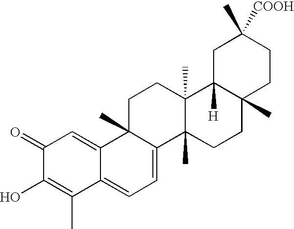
C1(=O)C(O)=C(C)C2=CC=C3C(C)(C2=C1)CCC1(C)C3(C)CCC2(C)C1([H])CC([COOH])(C)CC2
